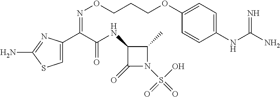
C1=C(C(C(NC2C(=O)N(S(=O)(O)=O)C2C)=O)=NOCCCOC2=CC=C(NC(N)=N)C=C2)N=C(N)S1
